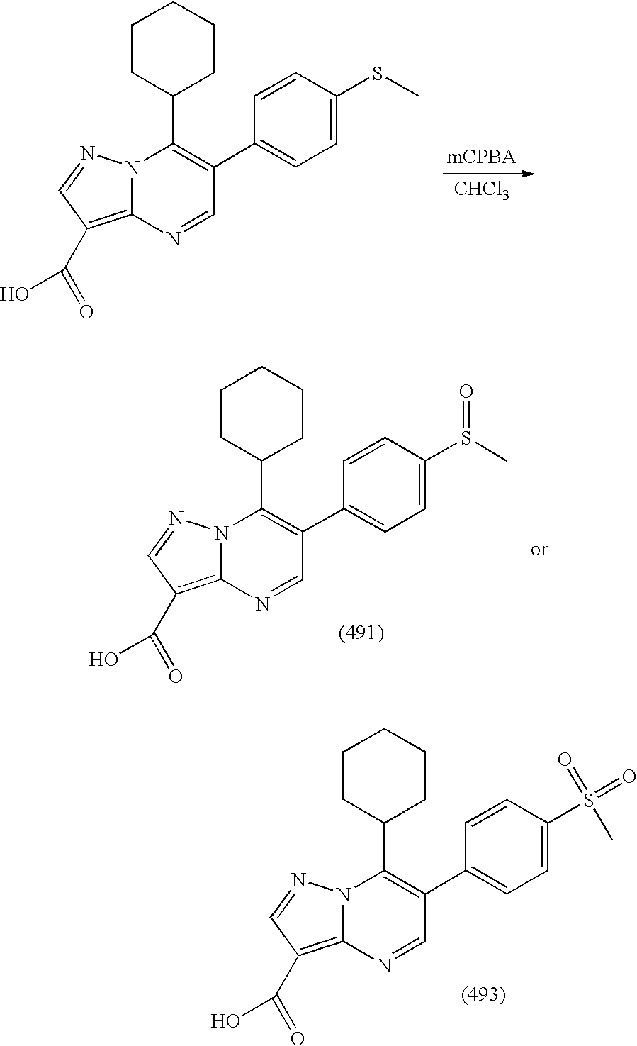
N12C(=C(C(=O)O)C=N1)N=CC(C1=CC=C(SC)C=C1)=C2C1CCCCC1.[CHCl3].N12C(=C(C(=O)O)C=N1)N=CC(C1=CC=C(S(C)=O)C=C1)=C2C1CCCCC1.N12C(=C(C(=O)O)C=N1)N=CC(C1=CC=C(S(C)(=O)=O)C=C1)=C2C1CCCCC1
